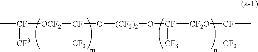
C[CF]([CF3])[OCF2][CF](O[(CF2)2]O[CF]([CF2O][CF](C)[CF3])[CF3])[CF3]
